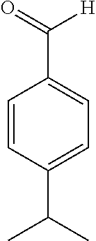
C1=CC(C(C)C)=CC=C1C(=O)[H]
